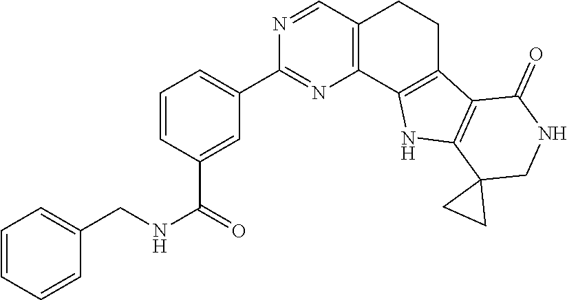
C1=CC(C(NCC2=CC=CC=C2)=O)=CC(C2=NC3=C(C=N2)CCC2=C3NC3=C2C(=O)NCC32CC2)=C1
